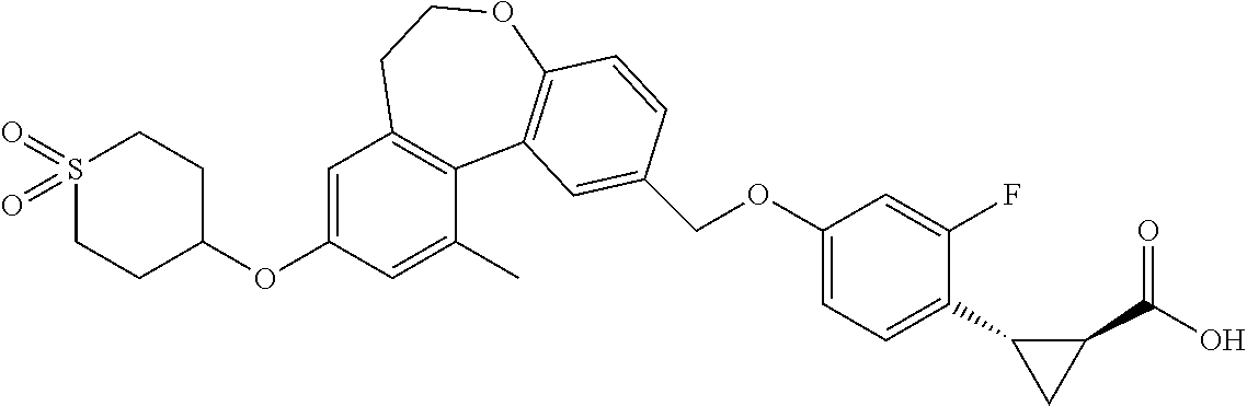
C1(OC2=CC3=C(C(C)=C2)C2=C(OCC3)C=CC(COC3=CC=C(C4CC4C(O)=O)C(F)=C3)=C2)CCS(=O)(=O)CC1
